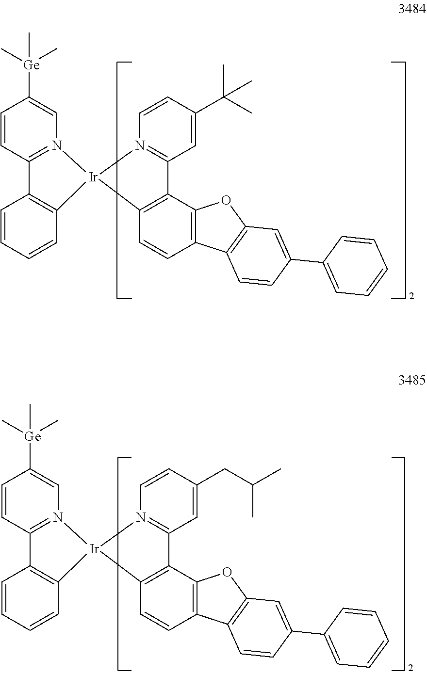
C1=CC2=N(C=C1[Ge](C)(C)C)[Ir]1(C3=C2C=CC=C3)N2=C(C=C(C(C)(C)C)C=C2)C2=C1C=CC1=C2OC2=C1C=CC(C1=CC=CC=C1)=C2.C1=CC2=N(C=C1[Ge](C)(C)C)[Ir]1(C3=C2C=CC=C3)N2=C(C=C(CC(C)C)C=C2)C2=C1C=CC1=C2OC2=C1C=CC(C1=CC=CC=C1)=C2
